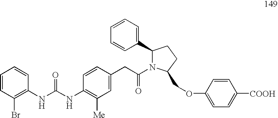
C1=CC(Br)=C(NC(NC2=C([Me])C=C(CC(=O)N3C(COC4=CC=C([COOH])C=C4)CCC3C3=CC=CC=C3)C=C2)=O)C=C1
